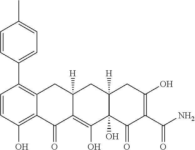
C1=CC(O)=C2C(=C1C1=CC=C(C)C=C1)CC1([H])C(=C(O)C3(O)C([H])(C1)CC(O)=C(C(N)=O)C3=O)C2=O
